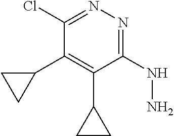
C1(Cl)=NN=C(NN)C(C2CC2)=C1C1CC1
